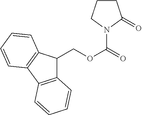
C1CCN(C(=O)OCC2C3=C(C4=C2C=CC=C4)C=CC=C3)C1=O
